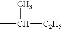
CC([C2H5])C
